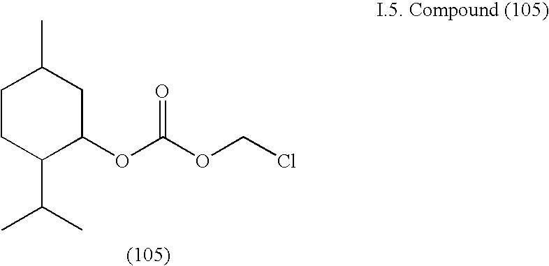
C1(OC(OCCl)=O)CC(C)CCC1C(C)C
